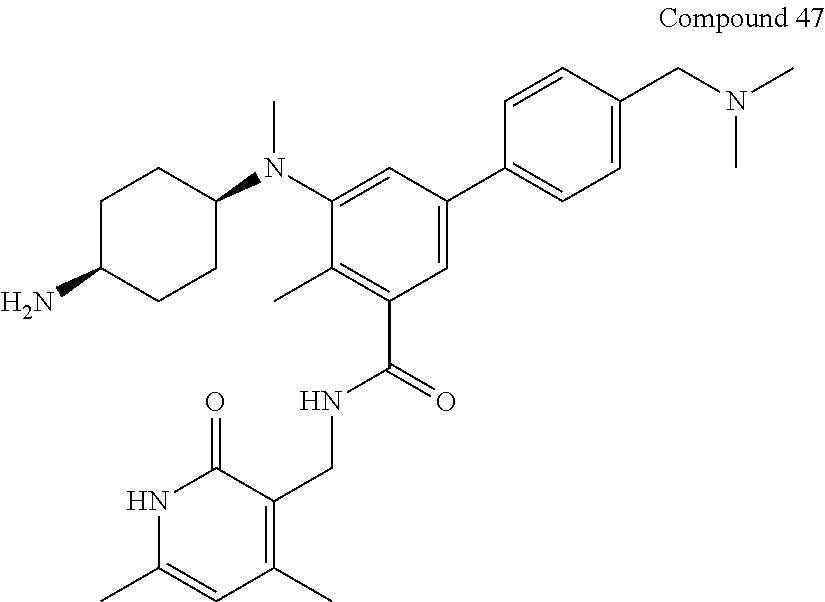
C1C(N)CCC(N(C2=CC(C3=CC=C(CN(C)C)C=C3)=CC(C(NCC3=C(C)C=C(C)NC3=O)=O)=C2C)C)C1
